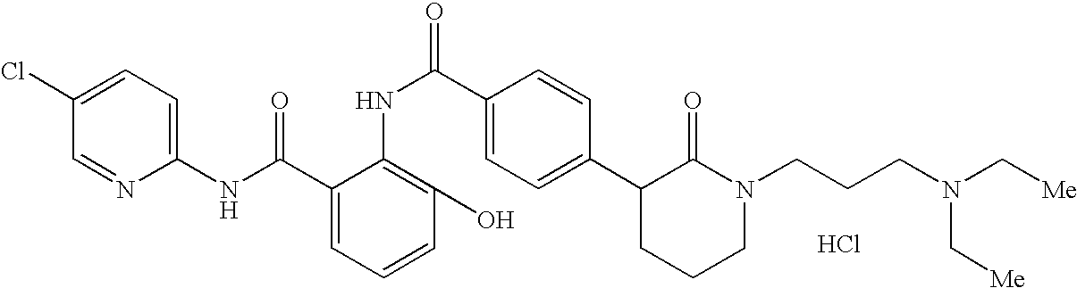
C1(NC(C2=CC=CC(O)=C2NC(C2=CC=C(C3CCCN(CCCN(C[Me])C[Me])C3=O)C=C2)=O)=O)=CC=C(Cl)C=N1.Cl
